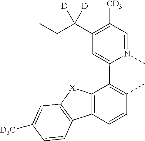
C1=N(C)C(C2=C(C)C=CC3=C2[X]C2=C3C=CC([D3C])=C2)=CC(C(C(C)C)([D])[D])=C1[CD3]
